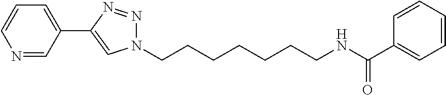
C1(C2=CN(CCCCCCCNC(C3=CC=CC=C3)=O)N=N2)=CC=CN=C1
